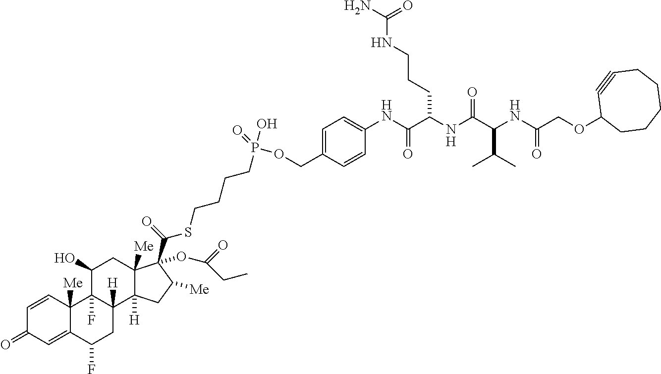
C1=CC2([Me])C(=CC1=O)C(F)CC1([H])C2(F)C(O)CC2([Me])C1([H])CC([Me])C2(C(=O)SCCCCP(O)(=O)OCC1=CC=C(NC(C(NC(C(C(C)C)NC(=O)COC2CCCCCC#C2)=O)CCCNC(=O)N)=O)C=C1)OC(=O)CC
